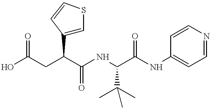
OC(CC(C(NC(C(NC1=CC=NC=C1)=O)C(C)(C)C)=O)C1=CSC=C1)=O
